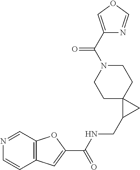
C1C2(CCN(C(C3=COC=N3)=O)C1)C(CNC(C1=CC3=C(O1)C=NC=C3)=O)C2
